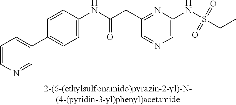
C1=C(NS(=O)(=O)CC)N=C(CC(NC2=CC=C(C3=CC=CN=C3)C=C2)=O)C=N1
